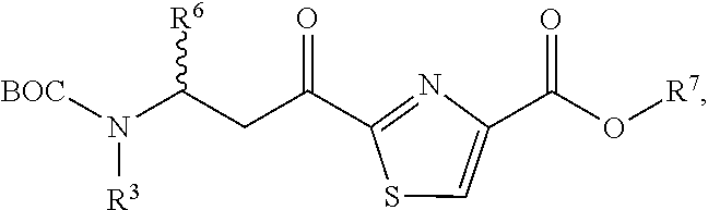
C1(C(CC(N([BOC])[R3])[R6])=O)=NC(C(O[R7])=O)=CS1
